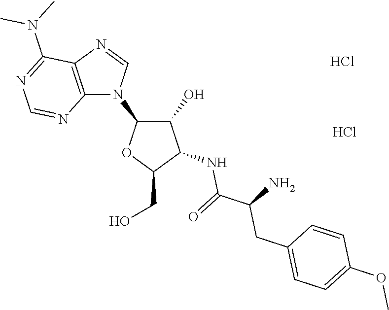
C1=NC2=C(N1C1OC(CO)C(NC(C(CC3=CC=C(OC)C=C3)N)=O)C1O)N=CN=C2N(C)C.Cl.Cl
